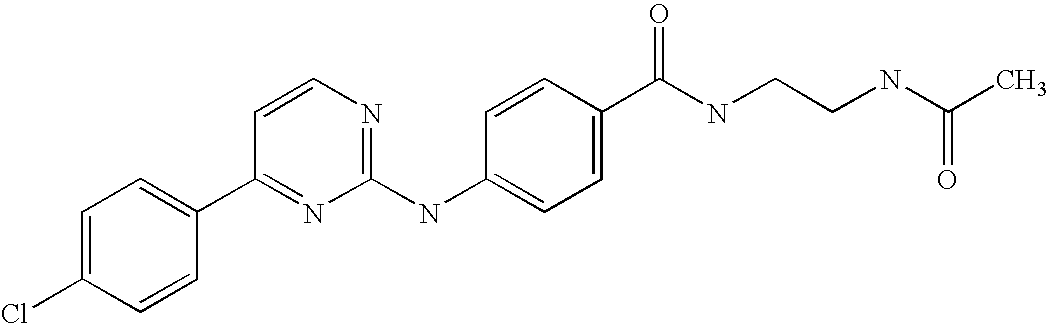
C1=C(Cl)C=CC(C2=NC(NC3=CC=C(C(NCCNC(C)=O)=O)C=C3)=NC=C2)=C1
